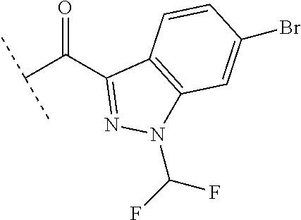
C1(C(C(C)C)=O)=NN(C(F)F)C2=C1C=CC(Br)=C2
